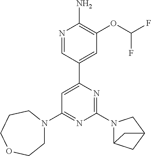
N1=CC(C2=CC(N3CCOCCC3)=NC(N3C4CC(C3)C4)=N2)=CC(OC(F)F)=C1N
